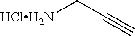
[HClH2N]CC#C
